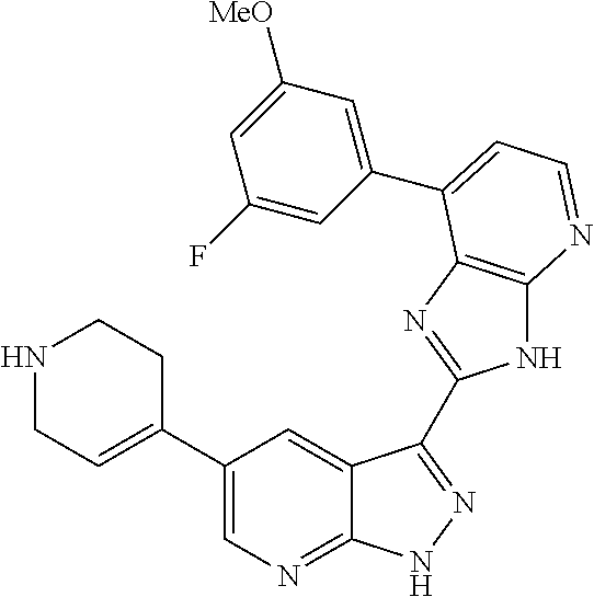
C1(C2=CCNCC2)=CN=C2C(=C1)C(C1=NC3=C(N1)N=CC=C3C1=CC([MeO])=CC(F)=C1)=NN2
